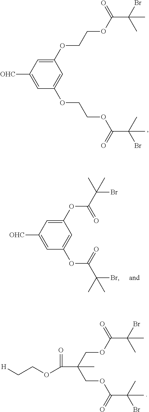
C1(OCCOC(C(Br)(C)C)=O)=CC([OHC])=CC(OCCOC(C(Br)(C)C)=O)=C1.C1(OC(C(Br)(C)C)=O)=CC([OHC])=CC(OC(C(Br)(C)C)=O)=C1.[H]CCOC(=O)C(COC(C(Br)(C)C)=O)(COC(C(C)(Br)C)=O)C
